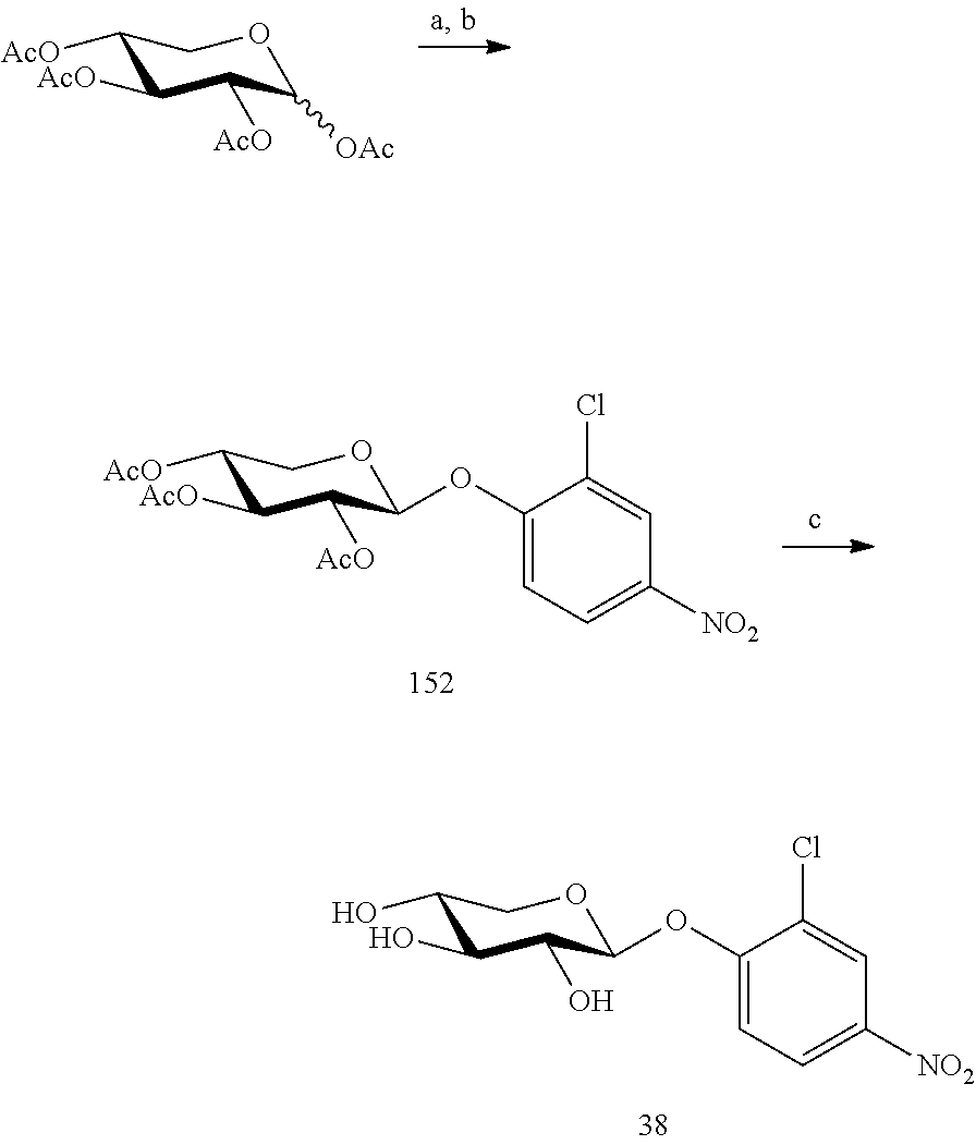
C1([AcO])C([AcO])C([AcO])C([OAc])OC1.C1(O)C(O)C(O)C(OC2=CC=C([NO2])C=C2Cl)OC1.C1([AcO])C([AcO])C([AcO])C(OC2=CC=C([NO2])C=C2Cl)OC1
